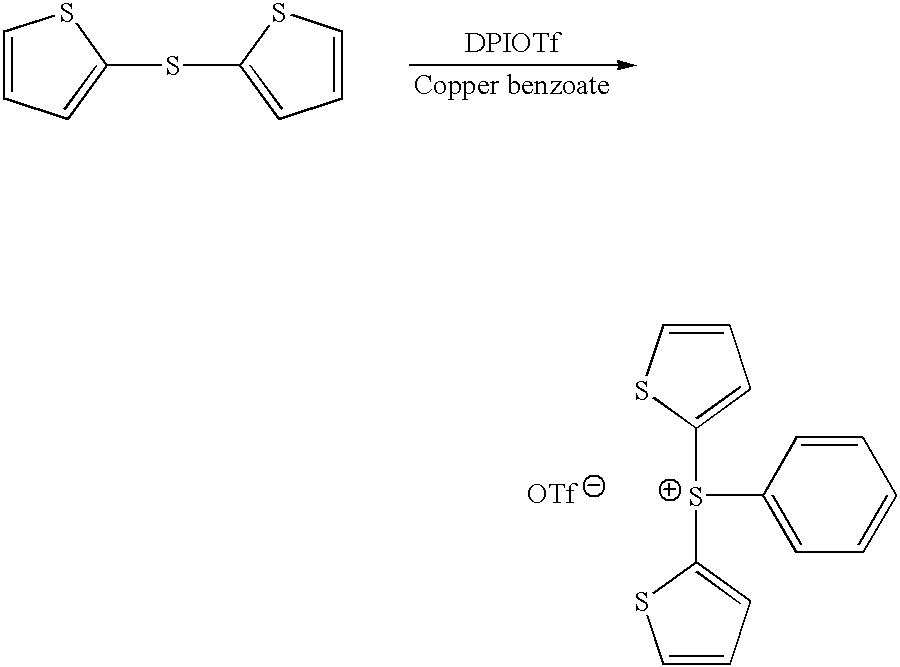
C1=CC=C(SC2=CC=CS2)S1.[DPIOTf].[Copper benzoate].[S+](C1=CC=CC=C1)(C1=CC=CS1)C1=CC=CS1
